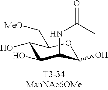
C1(O)C(O)C(NC(C)=O)C(O)OC1C[MeO]
